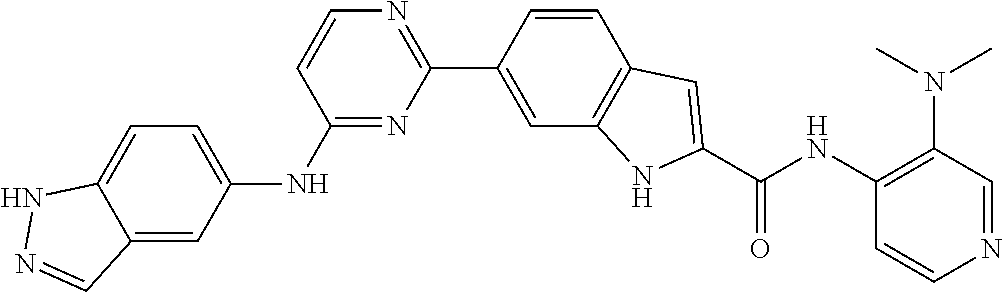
C12=CC=C(NC3=NC(C4=CC5=C(C=C4)C=C(C(NC4=C(N(C)C)C=NC=C4)=O)N5)=NC=C3)C=C1C=NN2
